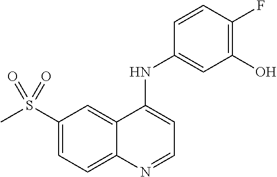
C1(S(C)(=O)=O)=CC=C2C(=C1)C(NC1=CC(O)=C(F)C=C1)=CC=N2
